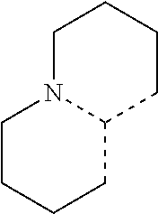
C1CCCC2N1CCCC2
